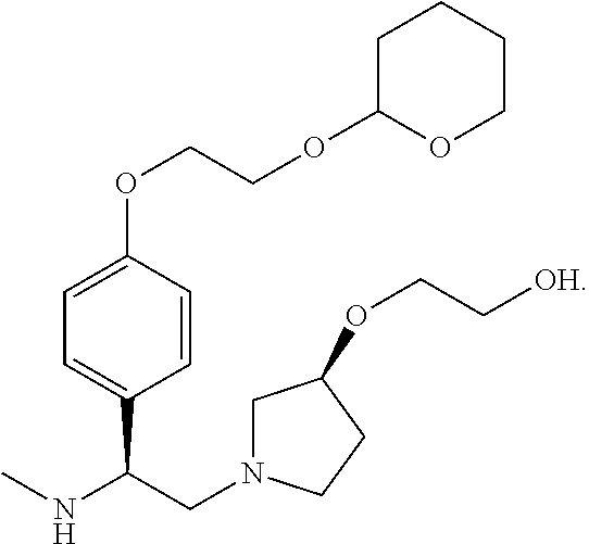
CNC(CN1CC(OCC[OH])CC1)C1=CC=C(OCCOC2OCCCC2)C=C1
